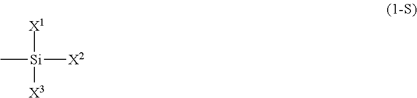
C[Si]([X1])([X3])[X2]
